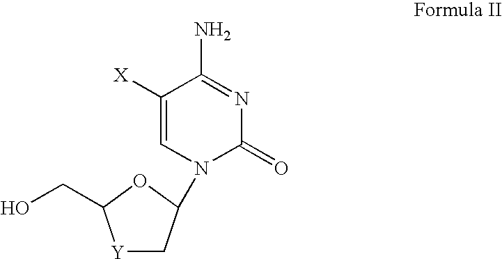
C1([X])=CN(C2C[Y]C(CO)O2)C(=O)N=C1N
